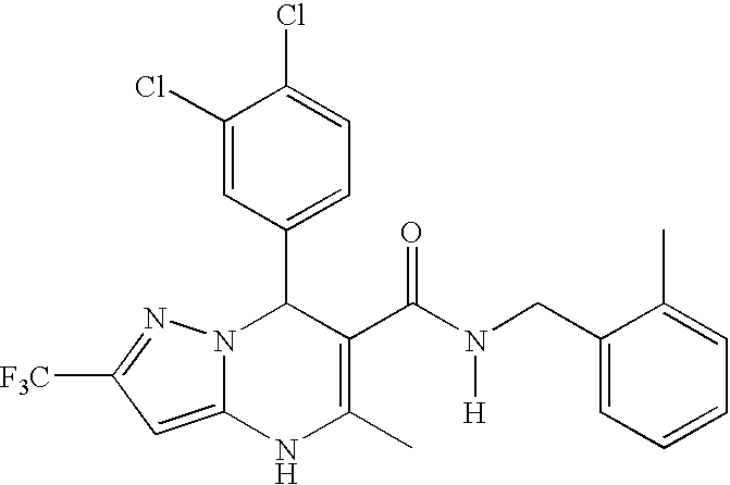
C1(Cl)=CC(C2N3C(=CC([F3C])=N3)NC(C)=C2C(N([H])CC2=CC=CC=C2C)=O)=CC=C1Cl
